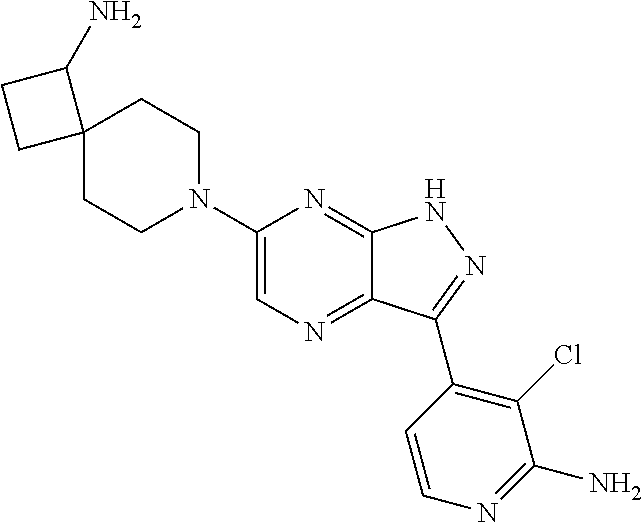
C1(N2CCC3(CC2)C(N)CC3)=CN=C2C(=N1)NN=C2C1=C(Cl)C(N)=NC=C1
